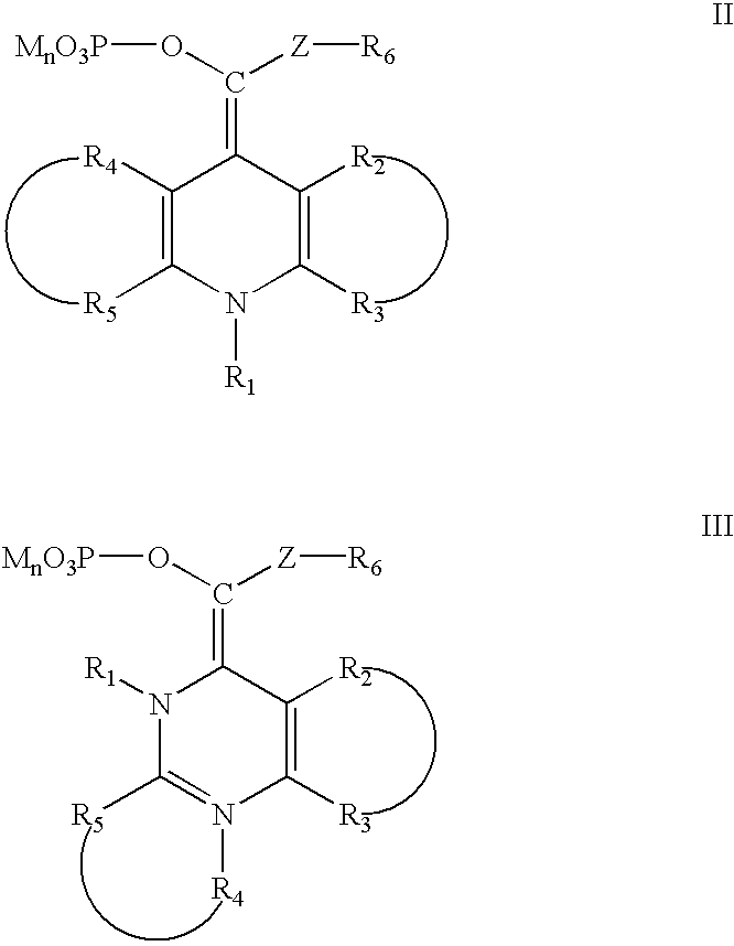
C1([R4])=C([R5])N([R1])C([R3])=C([R2])C1=C(O[MnO3P])[Z][R6].N1([R1])C([R5])=N([R4])C([R3])=C([R2])C1=C(O[MnO3P])[Z][R6]
